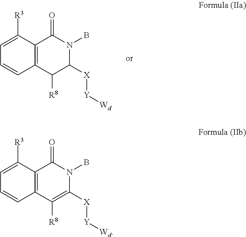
C1=C([R3])C2=C(C=C1)C([R8])C([X][Y][Wd])N(B)C2=O.C1=C([R3])C2=C(C=C1)C([R8])=C([X][Y][Wd])N(B)C2=O
